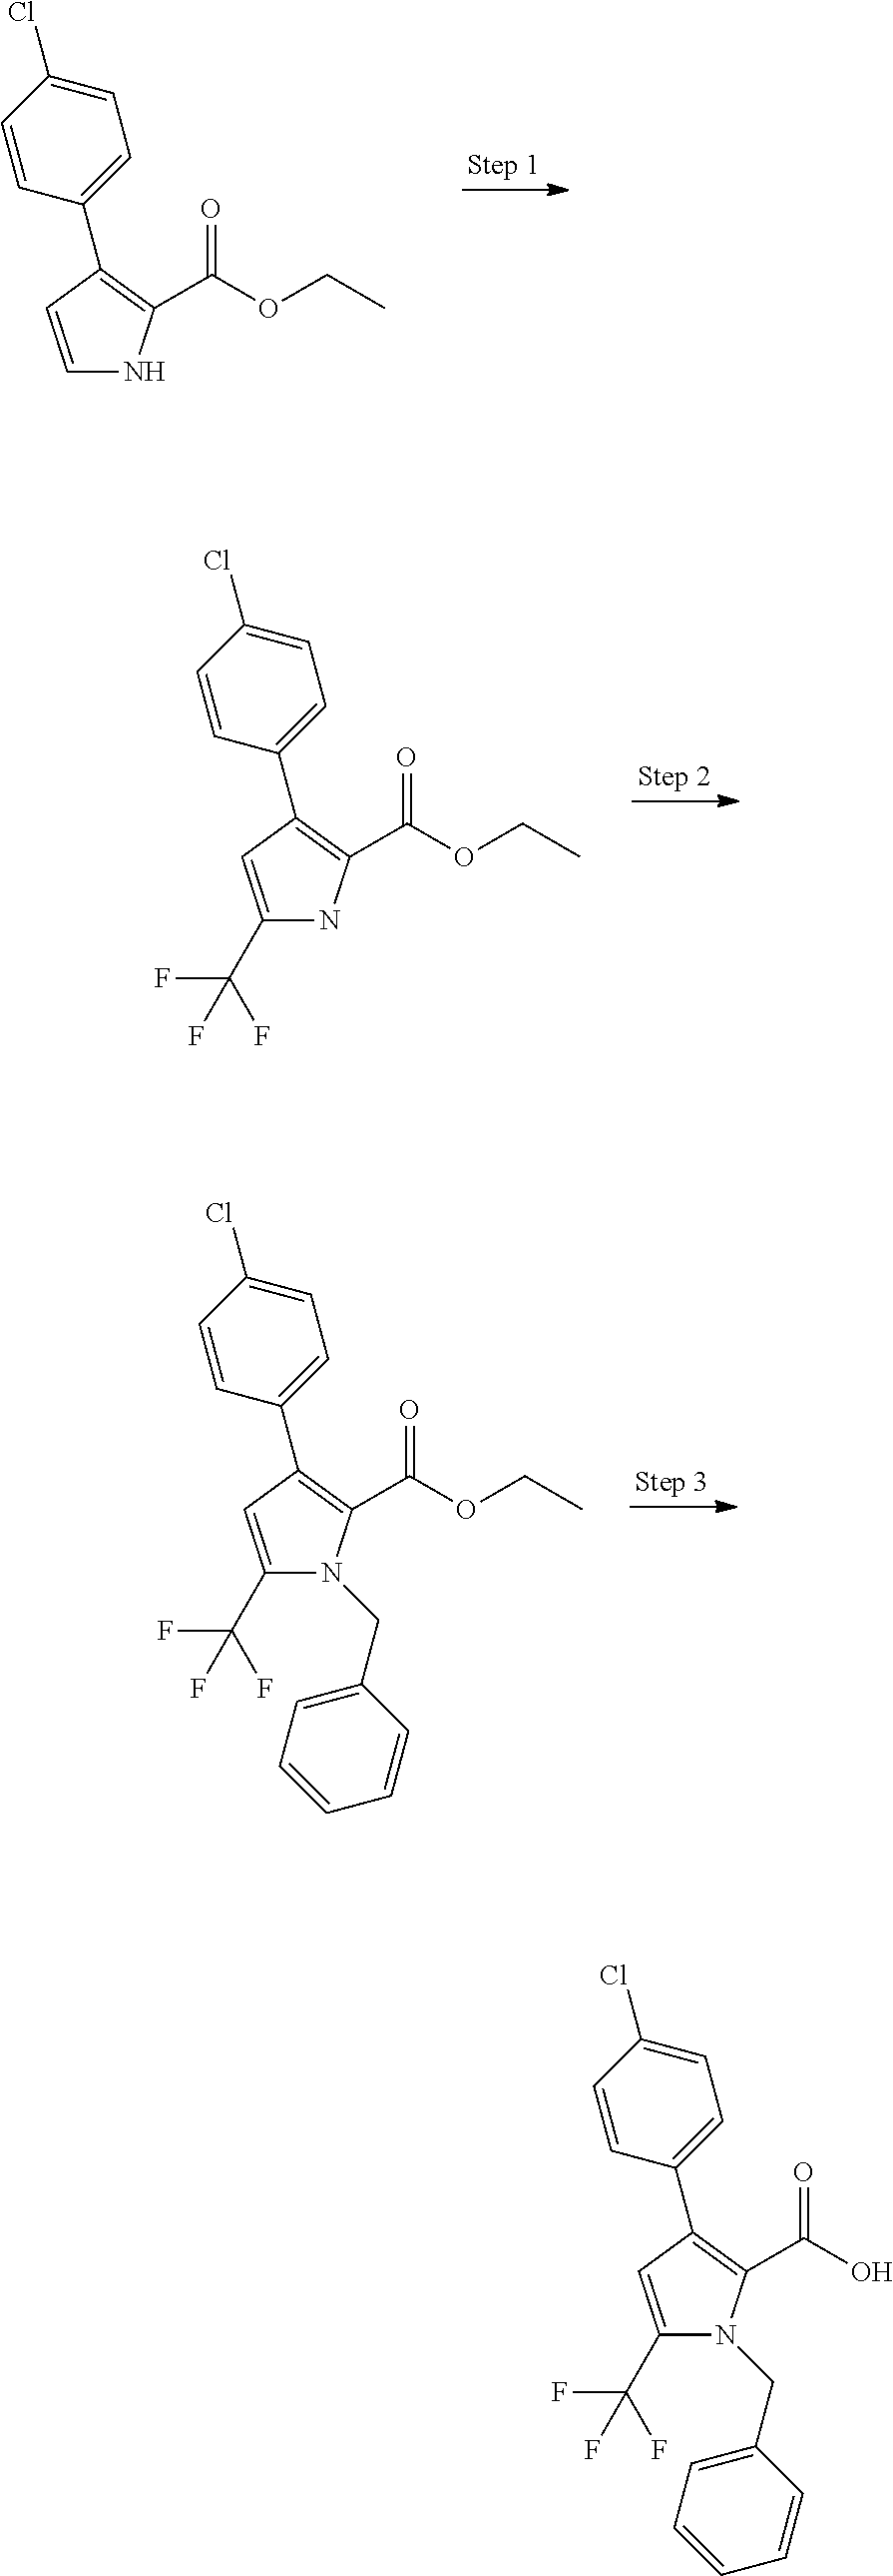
C1=CC(C2=CC=C(Cl)C=C2)=C(C(OCC)=O)N1.C1(C(F)(F)F)=CC(C2=CC=C(Cl)C=C2)=C(C(OCC)=O)N1.C1(C(F)(F)F)=CC(C2=CC=C(Cl)C=C2)=C(C(OCC)=O)N1CC1=CC=CC=C1.C1(C(F)(F)F)=CC(C2=CC=C(Cl)C=C2)=C(C(O)=O)N1CC1=CC=CC=C1
